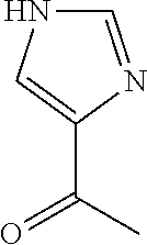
C1=NC(C(C)=O)=CN1
